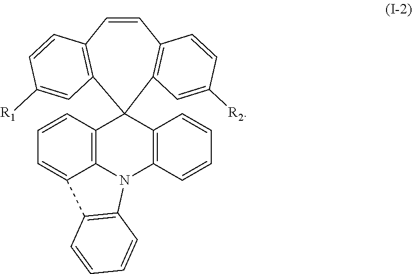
C1=CC2=C(C3(C4=C1C=CC([R2])=C4)C1=C4N(C5=C3C=CC=C5)C3=C(C4=CC=C1)C=CC=C3)C=C([R1])C=C2
